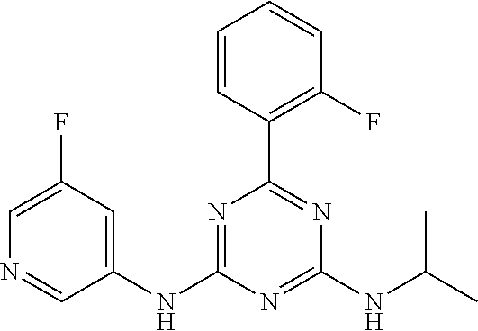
C1=CC(C2=NC(NC(C)C)=NC(NC3=CC(F)=CN=C3)=N2)=C(F)C=C1
